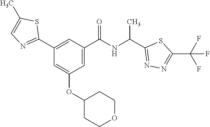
C1(C2=NC=C(C)S2)=CC(C(NC(C2=NN=C(C(F)(F)F)S2)C)=O)=CC(OC2CCOCC2)=C1
